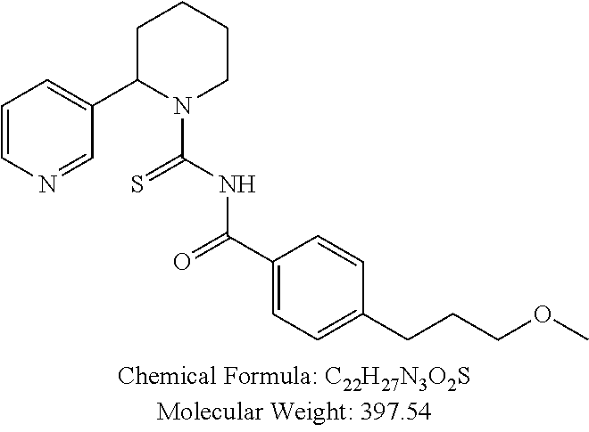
C1=CN=CC(C2N(C(NC(C3=CC=C(CCCOC)C=C3)=O)=S)CCCC2)=C1
